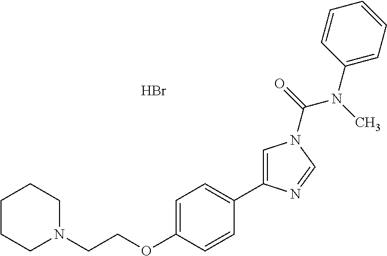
C1CCN(CCOC2=CC=C(C3=CN(C(N(C4=CC=CC=C4)C)=O)C=N3)C=C2)CC1.Br
